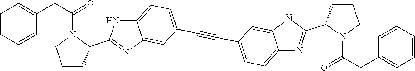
C1=CC=CC(CC(=O)N2CCCC2C2=NC3=CC(C#CC4=CC=C5C(=C4)NC(C4N(C(CC6=CC=CC=C6)=O)CCC4)=N5)=CC=C3N2)=C1
